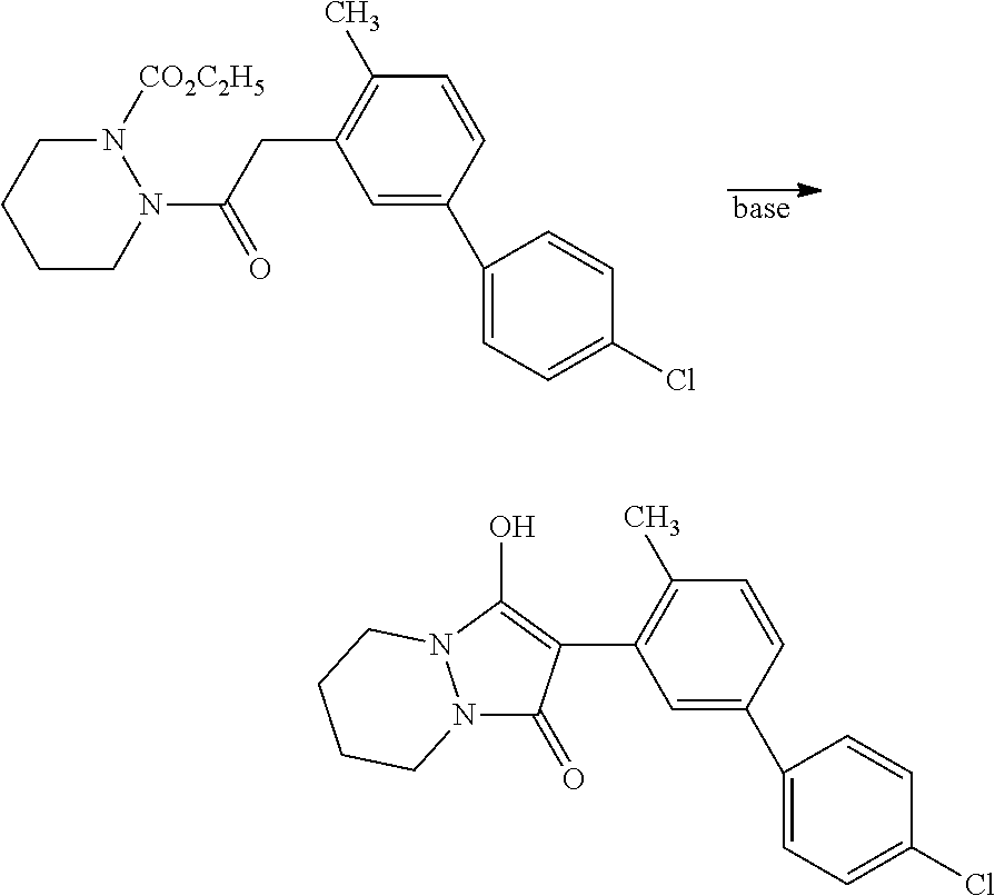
C1CN(C(CC2=C(C)C=CC(C3=CC=C(Cl)C=C3)=C2)=O)N([CO2C2H5])CC1.C1(C2=C(O)N3N(C2=O)CCCC3)=C(C)C=CC(C2=CC=C(Cl)C=C2)=C1
